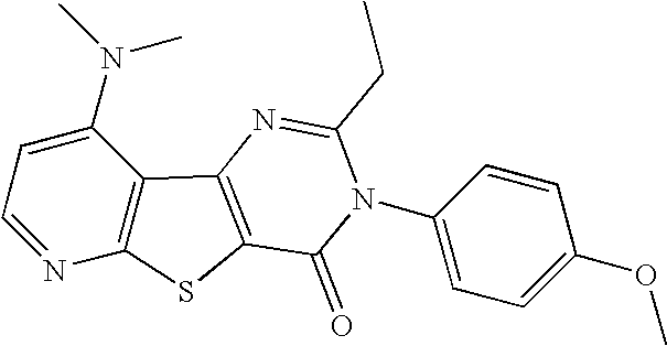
C1=NC2=C(C(N(C)C)=C1)C1=C(S2)C(=O)N(C2=CC=C(OC)C=C2)C(CC)=N1
